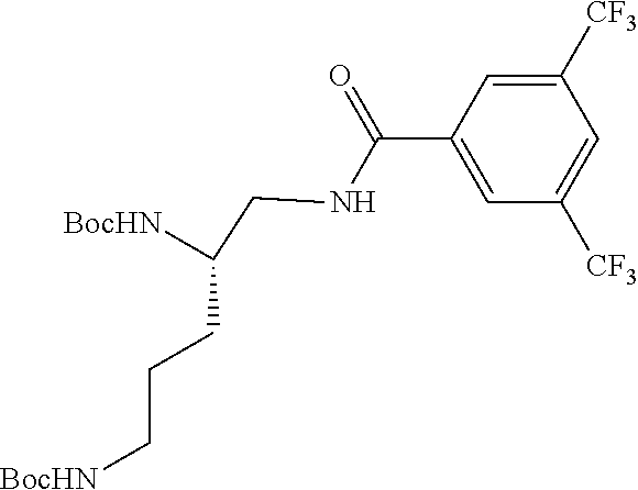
C1([CF3])=CC(C(NCC([BocHN])CCC[BocHN])=O)=CC([CF3])=C1
